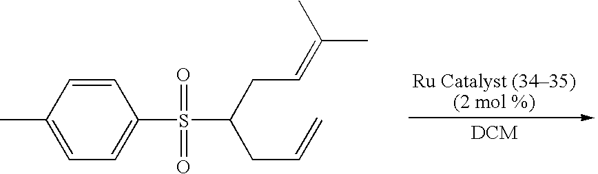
C1=C(C)C=CC(S(C(CC=C(C)C)CC=C)(=O)=O)=C1
